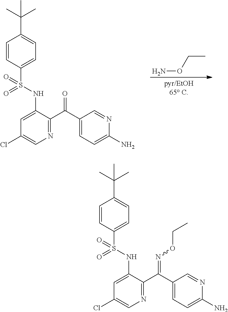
C1(S(NC2=CC(Cl)=CN=C2C(C2=CC=C(N)N=C2)=O)(=O)=O)=CC=C(C(C)(C)C)C=C1.NOCC.C1(S(NC2=CC(Cl)=CN=C2C(C2=CC=C(N)N=C2)=NOCC)(=O)=O)=CC=C(C(C)(C)C)C=C1
